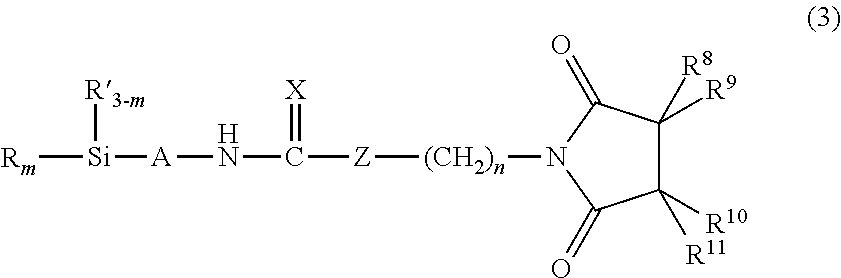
[Rm][Si]([A]NC([Z][(CH2)n]N1C(=O)C([R10])([R11])C([R9])([R8])C1=O)=[X])[R3-m]
